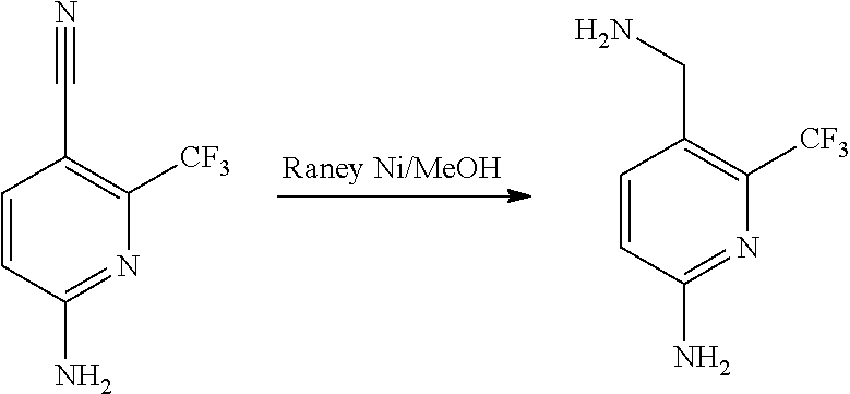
C1=CC(N)=NC([CF3])=C1C#N.C1=CC(N)=NC([CF3])=C1CN
